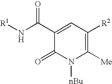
C1(=O)N([nBu])C([Me])=C([R2])C=C1C(N[R1])=O
